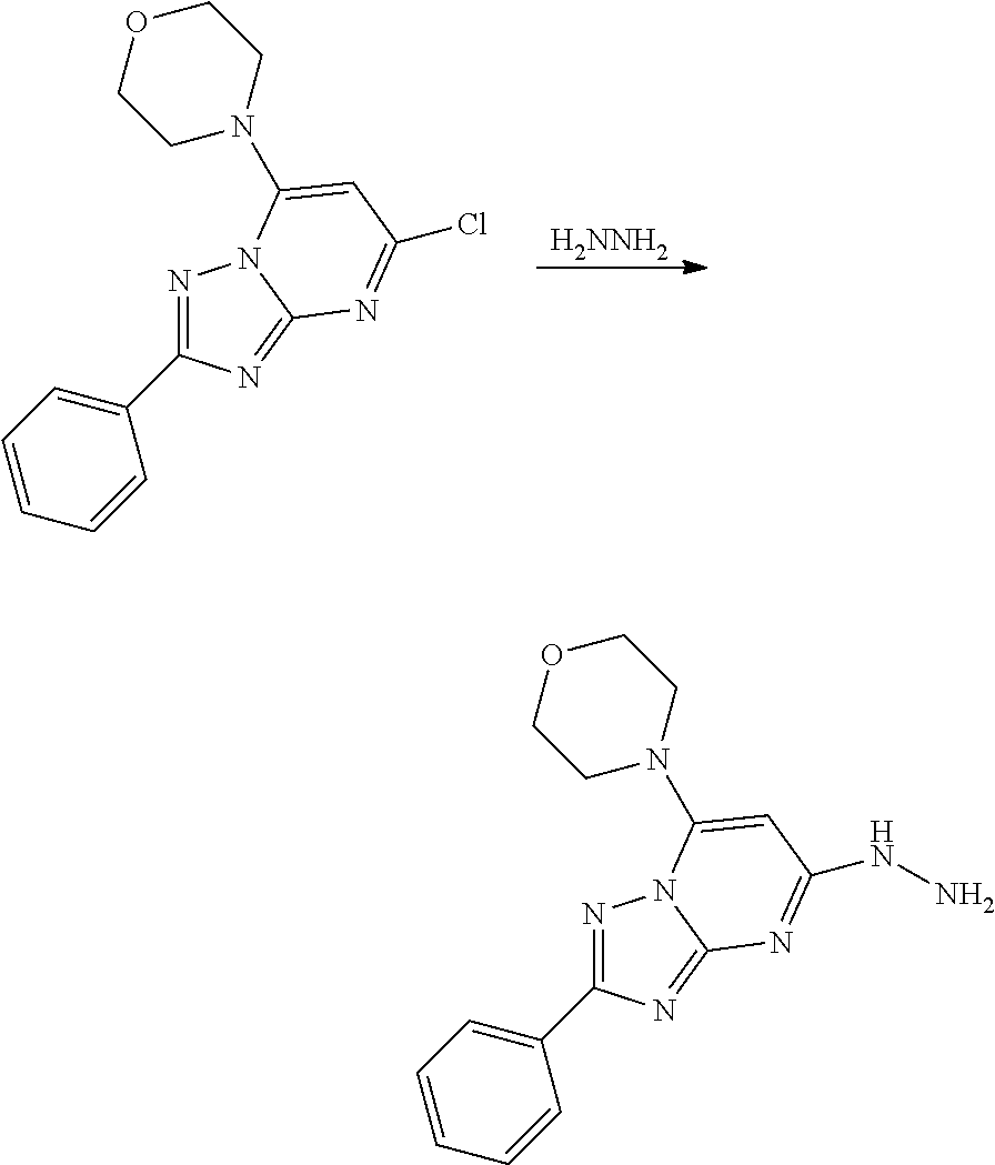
[H2NNH2].N1=C(C2=CC=CC=C2)N=C2N1C(N1CCOCC1)=CC(Cl)=N2.N1=C(C2=CC=CC=C2)N=C2N1C(N1CCOCC1)=CC(NN)=N2
